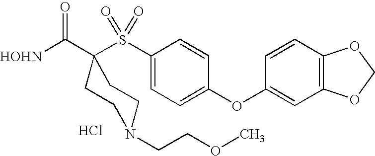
Cl.[HOHN]C(=O)C1(S(C2=CC=C(OC3=CC4=C(C=C3)OCO4)C=C2)(=O)=O)CCN(CCOC)CC1
